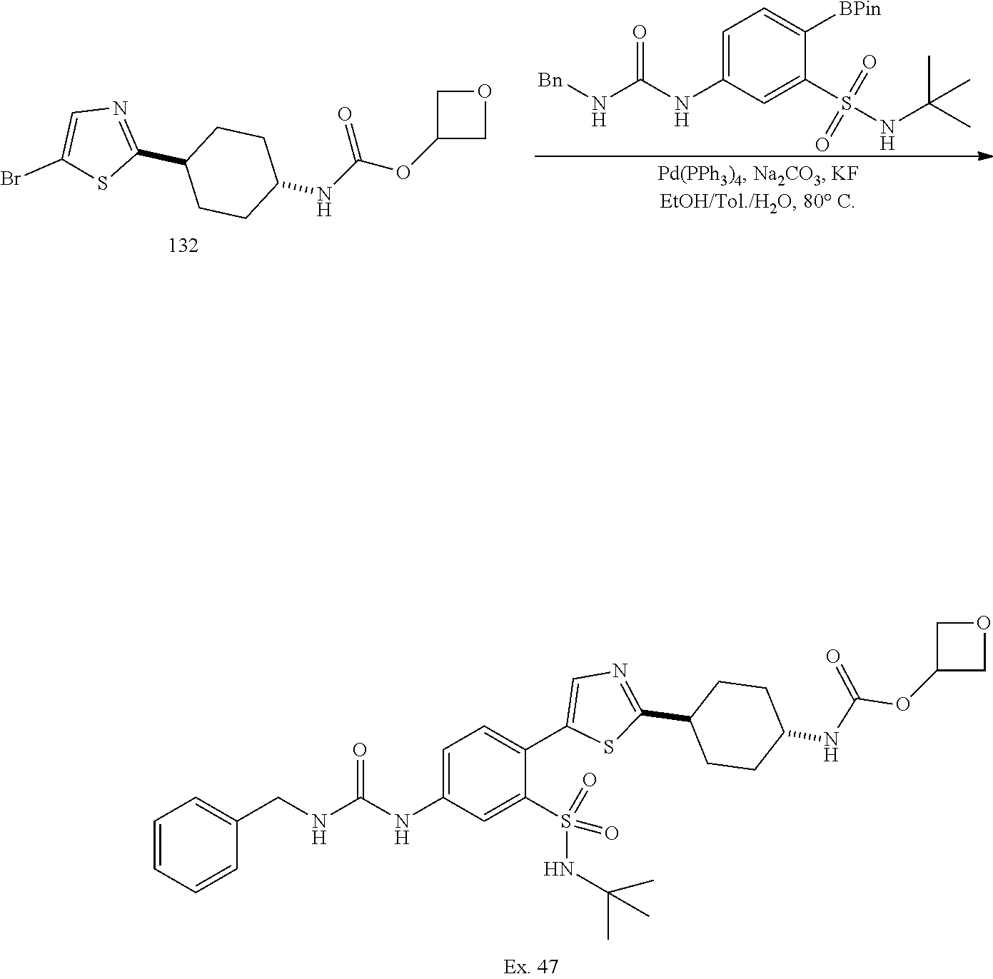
C1=C([BPin])C(S(NC(C)(C)C)(=O)=O)=CC(NC(N[Bn])=O)=C1.C1=C(Br)SC(C2CCC(NC(OC3COC3)=O)CC2)=N1.C1=C(C2=CN=C(C3CCC(NC(OC4COC4)=O)CC3)S2)C(S(=O)(NC(C)(C)C)=O)=CC(NC(NCC2=CC=CC=C2)=O)=C1
